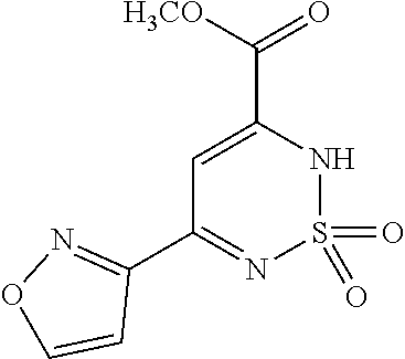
[H3CO]C(C1=CC(C2=NOC=C2)=NS(=O)(=O)N1)=O
